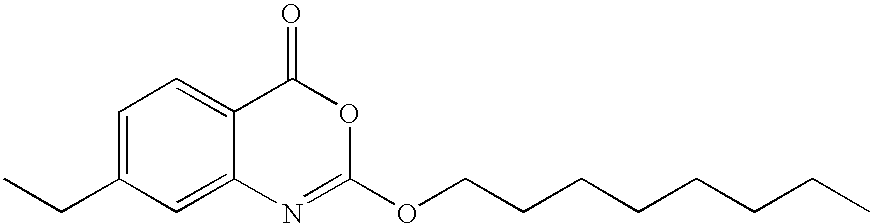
C1=C(CC)C=C2C(=C1)C(=O)OC(OCCCCCCCC)=N2
